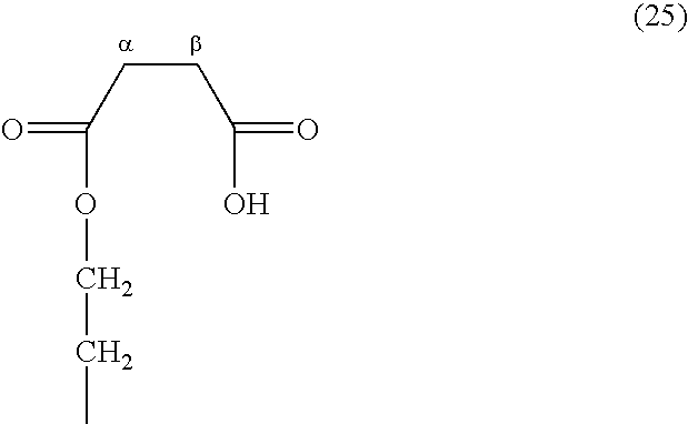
O(C(CCC(O)=O)=O)CCC
